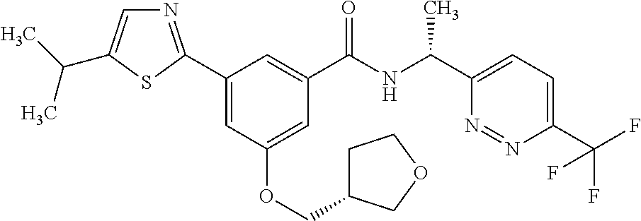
C1(C2=NC=C(C(C)C)S2)=CC(OCC2CCOC2)=CC(C(NC(C2=CC=C(C(F)(F)F)N=N2)C)=O)=C1
